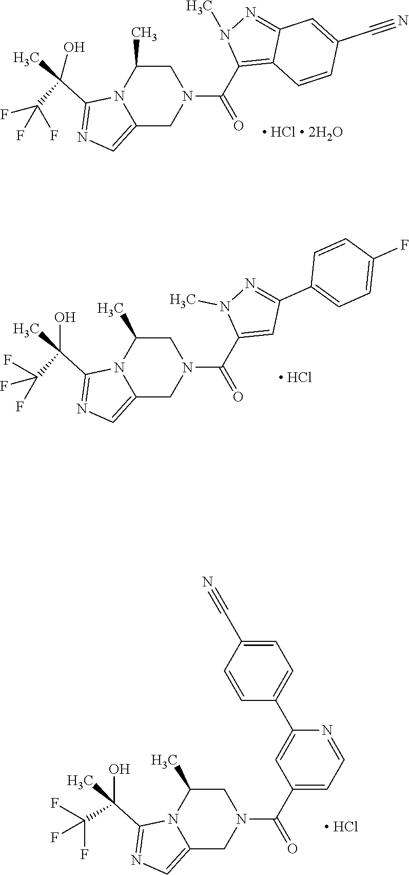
C12=CN=C(C(O)(C)C(F)(F)F)N1C(C)CN(C(=O)C1=C3C(=NN1C)C=C(C#N)C=C3)C2.C12=CN=C(C(O)(C)C(F)(F)F)N1C(C)CN(C(=O)C1=CC(C3=CC=C(F)C=C3)=NN1C)C2.[ HCl].C12=CN=C(C(O)(C)C(F)(F)F)N1C(C)CN(C(=O)C1=CC=NC(C3=CC=C(C#N)C=C3)=C1)C2.[ HCl]
